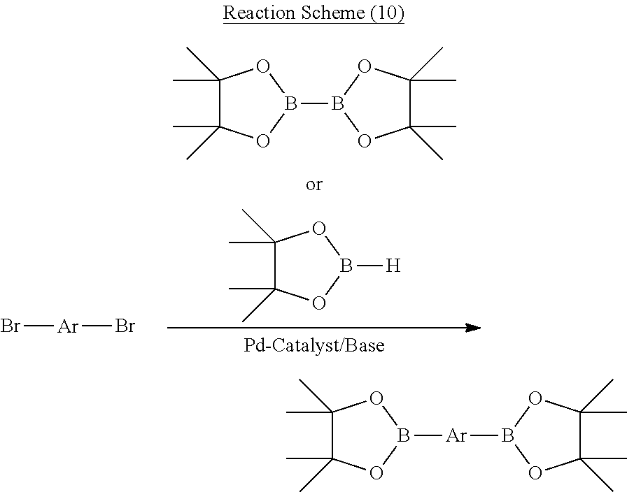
C1(C)(C)C(C)(C)OB(B2OC(C)(C)C(C)(C)O2)O1.C1(C)(C)C(C)(C)OB([H])O1.Br[Ar]Br.C1(C)(C)C(C)(C)OB([Ar]B2OC(C)(C)C(C)(C)O2)O1
